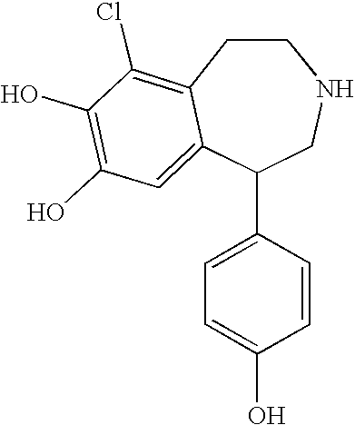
C1CC2=C(Cl)C(O)=C(O)C=C2C(C2=CC=C(O)C=C2)CN1
